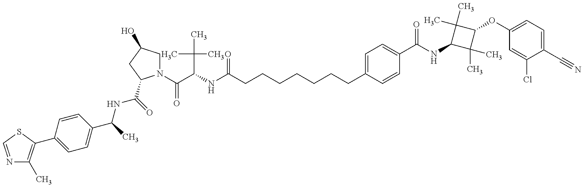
N1=CSC(C2=CC=C(C(NC(=O)C3N(C(=O)C(C(C)(C)C)NC(=O)CCCCCCCC4=CC=C(C(=O)NC5C(C)(C)C(OC6=CC=C(C#N)C(Cl)=C6)C5(C)C)C=C4)CC(O)C3)C)C=C2)=C1C
